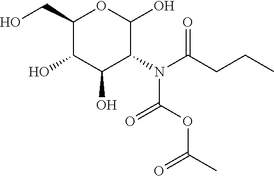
C1(CO)C(O)C(O)C(N(C(CCC)=O)C(OC(=O)C)=O)C(O)O1
